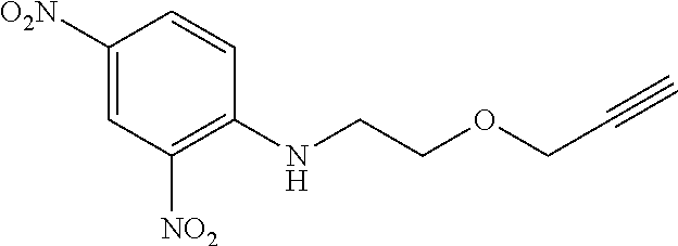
C1([O2N])=CC([NO2])=C(NCCOCC#C)C=C1
